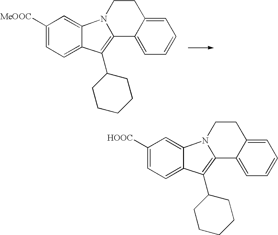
C1([MeOOC])=CC=C2C(=C1)N1C(=C2C2CCCCC2)C2=CC=CC=C2CC1.C1([HOOC])=CC=C2C(=C1)N1C(=C2C2CCCCC2)C2=CC=CC=C2CC1
